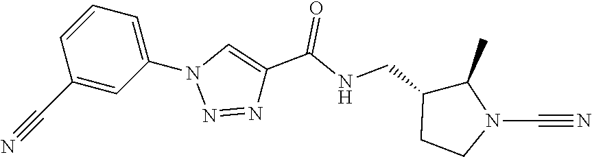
C1(N2N=NC(C(NCC3CCN(C#N)C3C)=O)=C2)=CC=CC(C#N)=C1
